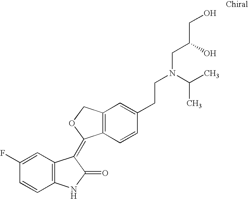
C1=C(F)C=CC2=C1C(=C1C3=C(CO1)C=C(CCN(C(C)C)CC(CO)O)C=C3)C(=O)N2
